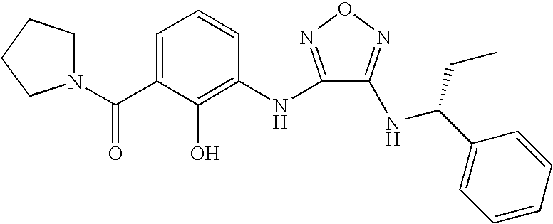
C1=C(C(=O)N2CCCC2)C(O)=C(NC2=NON=C2NC(C2=CC=CC=C2)CC)C=C1
